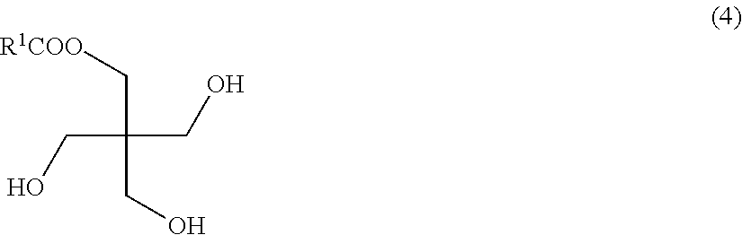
C(C(C[R1COO])(CO)CO)O
